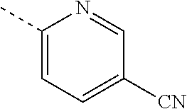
C1(C)=CC=C([CN])C=N1
